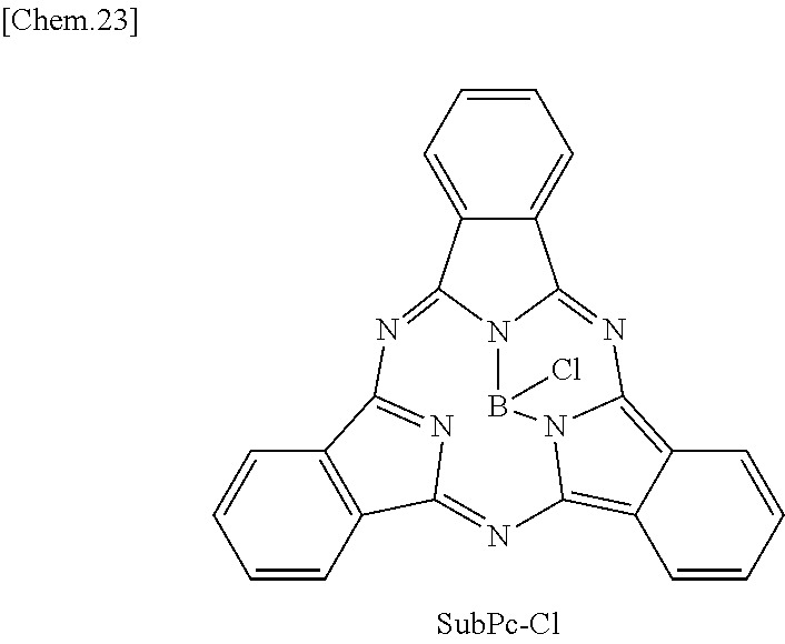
C1=CC=C2C(=C1)C1=NC3=C4C=CC=CC4=C4N3B(Cl)N1C2=NC1=NC(=N4)C2=C1C=CC=C2
